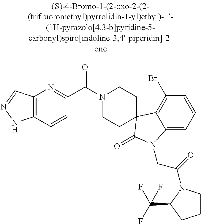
N1(C(C2=NC3=C(C=C2)NN=C3)=O)CCC2(CC1)C1=C(Br)C=CC=C1N(CC(=O)N1CCCC1C(F)(F)F)C2=O
